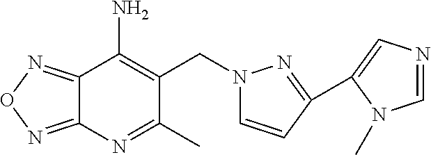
C12=NON=C1C(N)=C(CN1C=CC(C3=CN=CN3C)=N1)C(C)=N2
